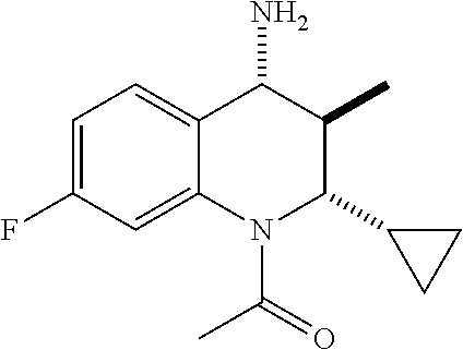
C1=C(F)C=C2C(=C1)C(N)C(C)C(C1CC1)N2C(=O)C
